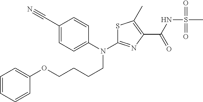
S1C(N(C2=CC=C(C#N)C=C2)CCCCOC2=CC=CC=C2)=NC(C(NS(C)(=O)=O)=O)=C1C
